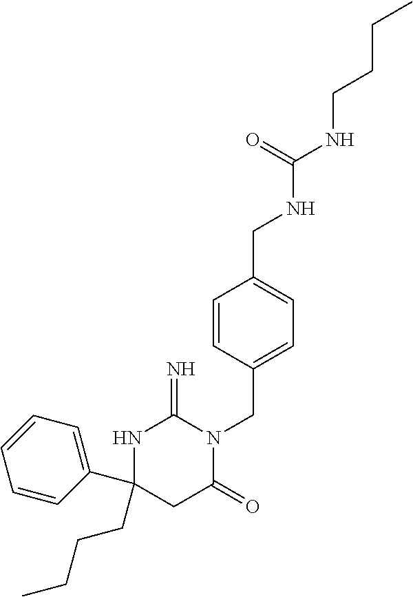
N1C(C2=CC=CC=C2)(CCCC)CC(=O)N(CC2=CC=C(CNC(=O)NCCCC)C=C2)C1=N
